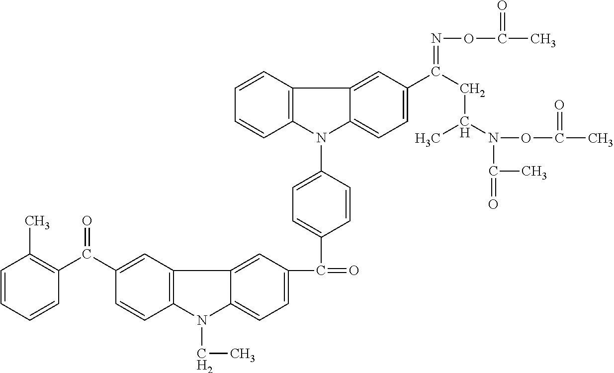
C1(C(C2=CC3=C(C=C2)N(CC)C2=CC=C(C(=O)C4=CC=C(N5C6=C(C7=CC(C(CC(N(OC(C)=O)C(=O)C)C)=NOC(C)=O)=CC=C57)C=CC=C6)C=C4)C=C32)=O)=C(C)C=CC=C1
